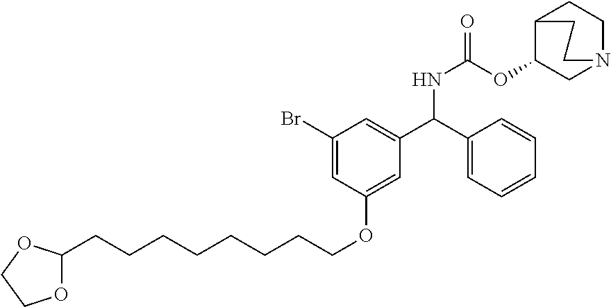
O1C(CCCCCCCCOC2=CC(C(C3=CC=CC=C3)NC(OC3CN4CCC3CC4)=O)=CC(Br)=C2)OCC1
